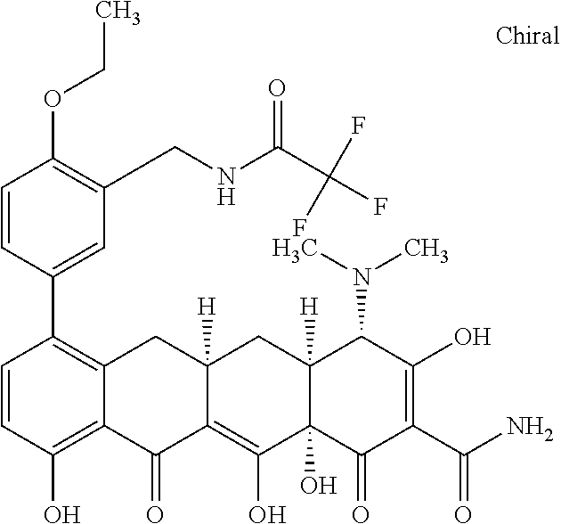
C1=CC(O)=C2C(=C1C1=CC(CNC(C(F)(F)F)=O)=C(OCC)C=C1)CC1([H])C(=C(O)C3(O)C([H])(C1)C(N(C)C)C(O)=C(C(N)=O)C3=O)C2=O
